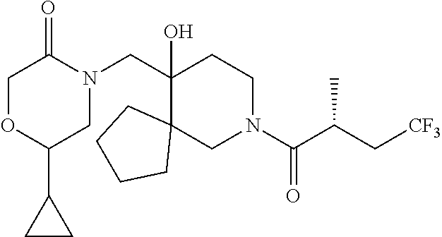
C1(CN2C(=O)COC(C3CC3)C2)(O)C2(CN(C(C(C[CF3])C)=O)CC1)CCCC2
